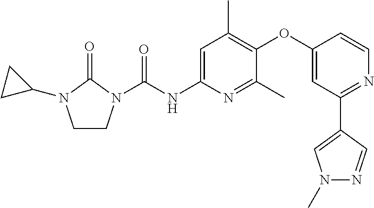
C1CN(C(NC2=CC(C)=C(OC3=CC(C4=CN(C)N=C4)=NC=C3)C(C)=N2)=O)C(=O)N1C1CC1
